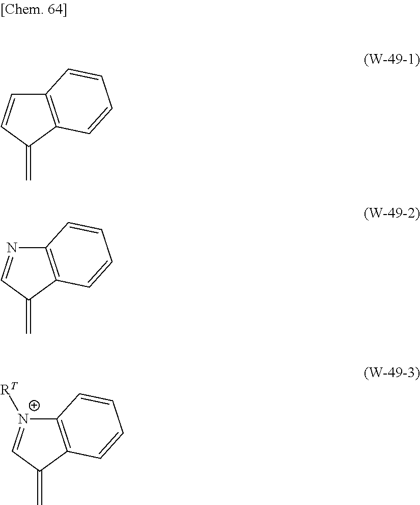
C12=C(C(=C)C=C1)C=CC=C2.C12=C(C(=C)C=N1)C=CC=C2.C12=C(C(=C)C=[N+]1[RT])C=CC=C2
